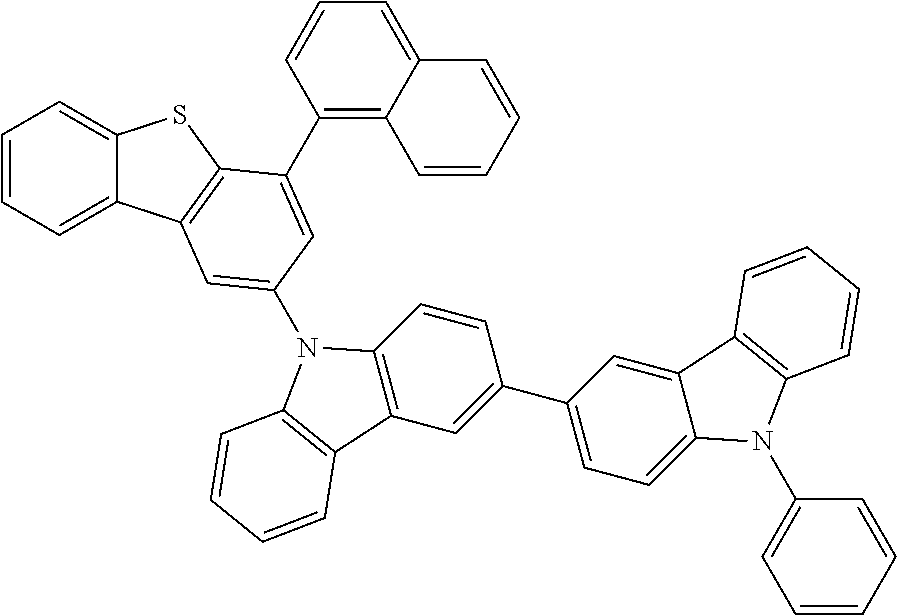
C1=CC=C2C(=C1)SC1=C2C=C(N2C3=C(C=C(C4=CC=C5C(=C4)C4=C(N5C5=CC=CC=C5)C=CC=C4)C=C3)C3=C2C=CC=C3)C=C1C1=C2C(=CC=C1)C=CC=C2
